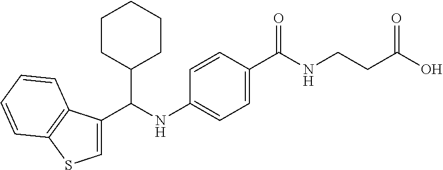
C12=C(C(C(NC3=CC=C(C(NCCC(O)=O)=O)C=C3)C3CCCCC3)=CS1)C=CC=C2
